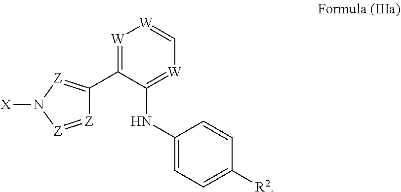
[Z]1=[Z]N([X])[Z]=C1C1=[W][W]=C[W]=C1NC1=CC=C([R2])C=C1
